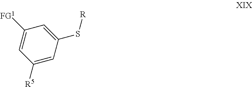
[FG1]C1=CC([R5])=CC(S[R])=C1
